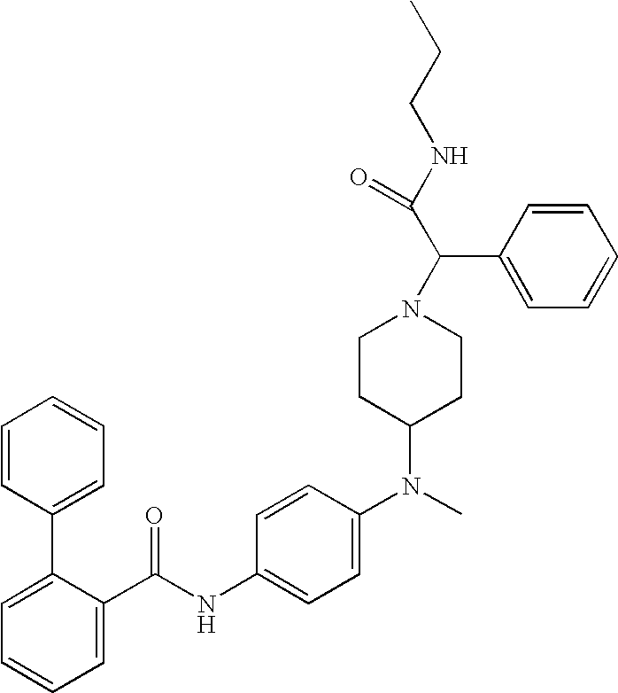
C1=C(C(NC2=CC=C(N(C3CCN(C(C(NCCC)=O)C4=CC=CC=C4)CC3)C)C=C2)=O)C(C2=CC=CC=C2)=CC=C1
